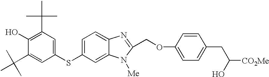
C1=C(SC2=CC(C(C)(C)C)=C(O)C(C(C)(C)C)=C2)C=C2C(=C1)N=C(COC1=CC=C(CC([CO2Me])O)C=C1)N2[Me]
